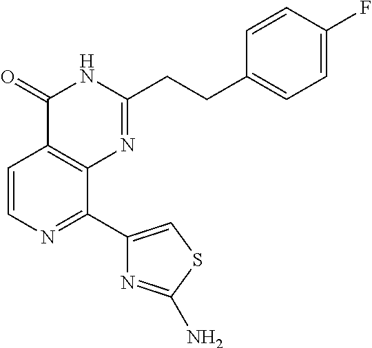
C1=CN=C(C2=CSC(N)=N2)C2=C1C(=O)NC(CCC1=CC=C(F)C=C1)=N2
